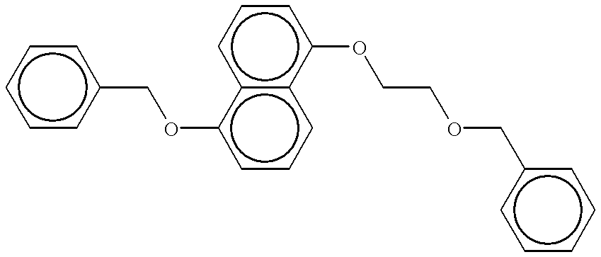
c1ccc(COc2cccc3c2cccc3OCCOCc2ccccc2)cc1
